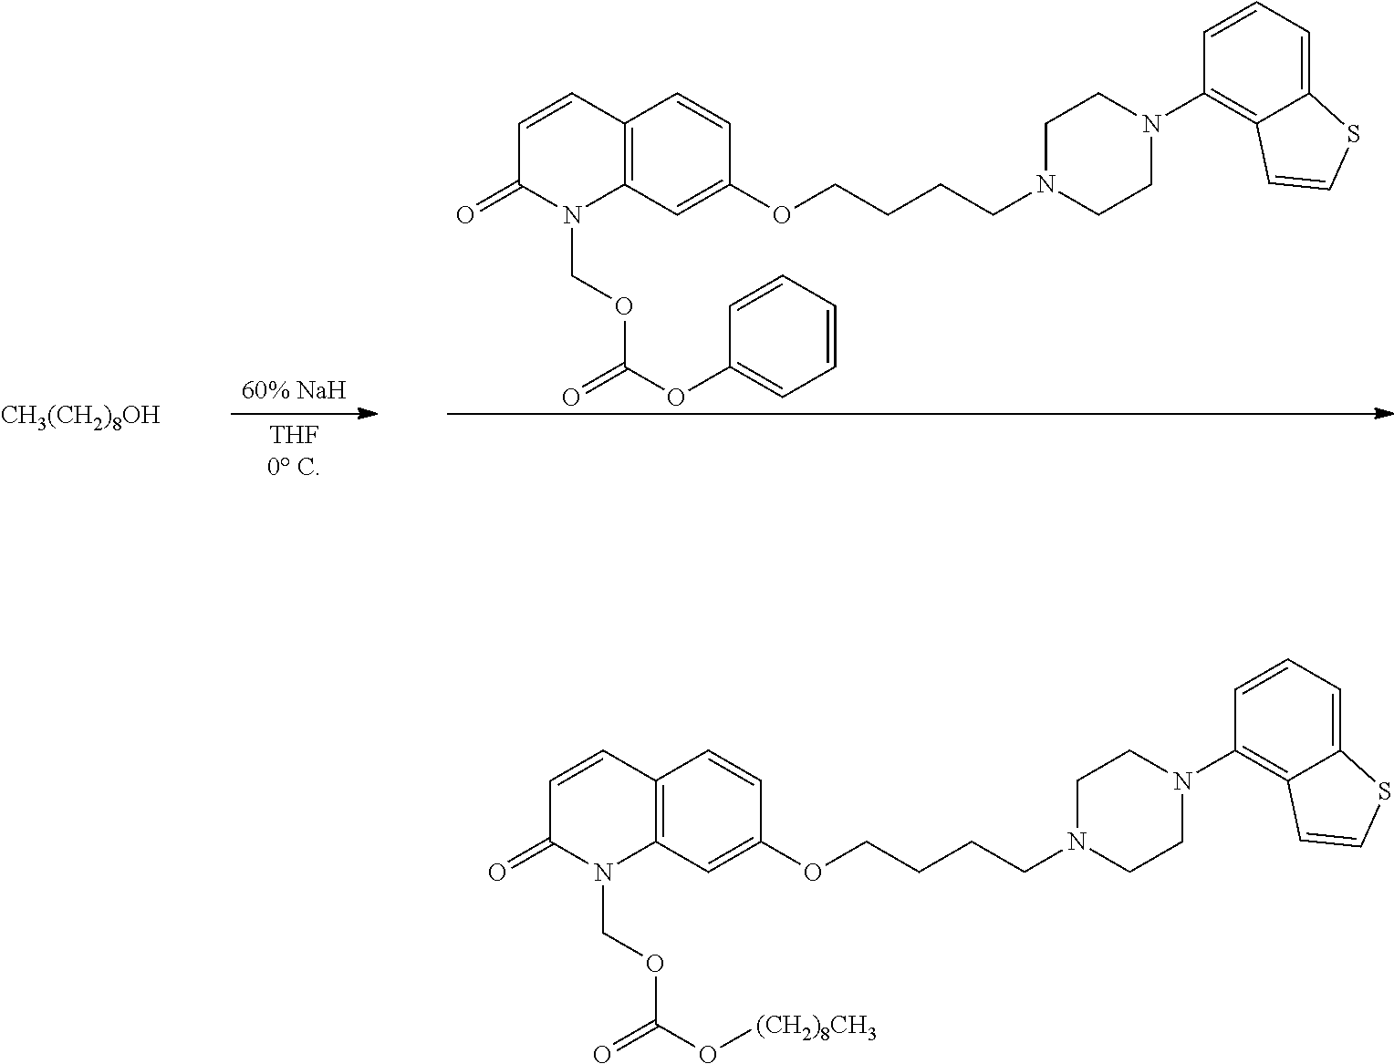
C12=C(C=C(OCCCCN3CCN(C4=C5C(=CC=C4)SC=C5)CC3)C=C1)N(COC(O[(CH2)8CH3])=O)C(=O)C=C2.C12=C(C=C(OCCCCN3CCN(C4=C5C(=CC=C4)SC=C5)CC3)C=C1)N(COC(OC1=CC=CC=C1)=O)C(=O)C=C2.[CH3(CH2)8OH]
